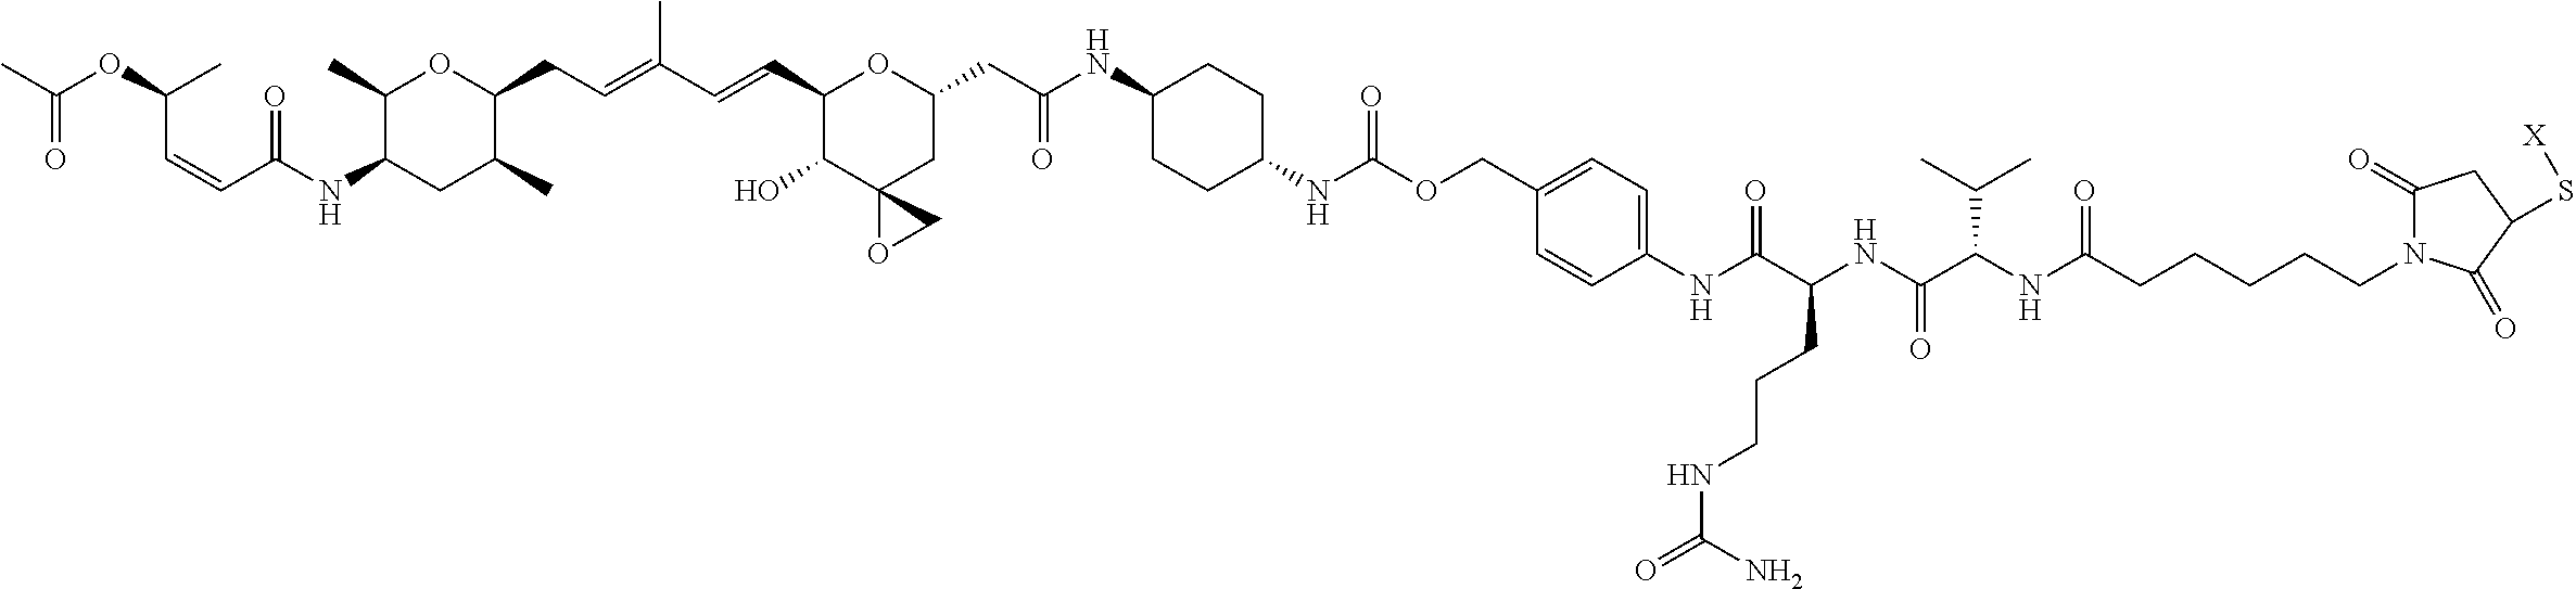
C1(C)C(NC(C=CC(OC(C)=O)C)=O)CC(C)C(CC=C(C=CC2C(O)C3(CC(CC(NC4CCC(NC(OCC5=CC=C(NC(C(NC(C(NC(CCCCCN6C(=O)CC(S[X])C6=O)=O)C(C)C)=O)CCCNC(=O)N)=O)C=C5)=O)CC4)=O)O2)OC3)C)O1
